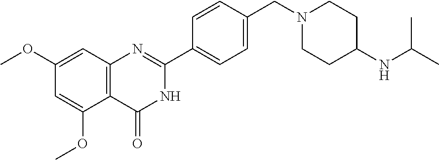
C12=C(C=C(OC)C=C1OC)N=C(C1=CC=C(CN3CCC(NC(C)C)CC3)C=C1)NC2=O
